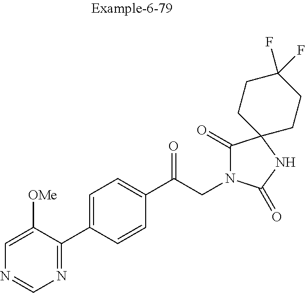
C1=C([OMe])C(C2=CC=C(C(CN3C(=O)C4(NC3=O)CCC(F)(F)CC4)=O)C=C2)=NC=N1
